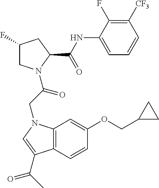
C1(F)CN(C(CN2C3=C(C=CC(OCC4CC4)=C3)C(C(C)=O)=C2)=O)C(C(NC2=CC=CC([CF3])=C2F)=O)C1
